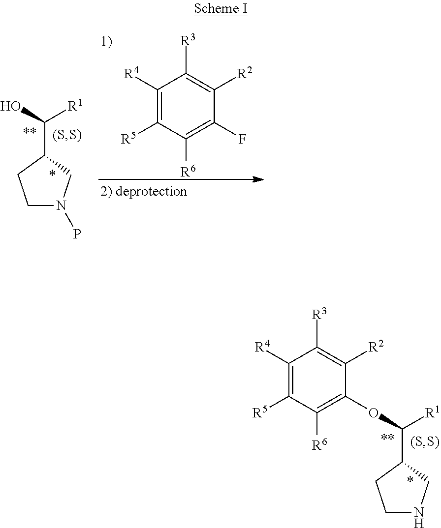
C1N(P)CC(C([R1])O)C1.C1([R4])=C([R5])C([R6])=C(F)C([R2])=C1[R3].C1NCC(C([R1])OC2=C([R6])C([R5])=C([R4])C([R3])=C2[R2])C1
